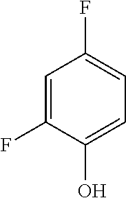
C1=C(F)C(O)=CC=C1F
